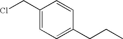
C1(CCl)=CC=C(CCC)C=C1
